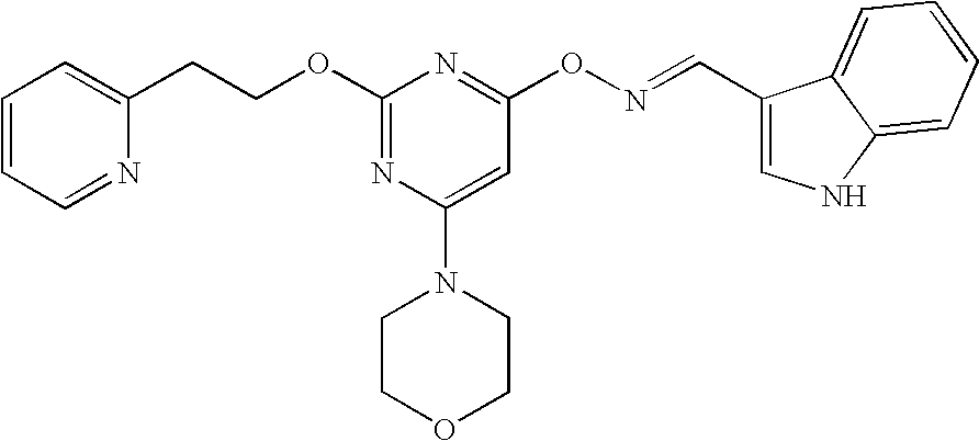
C(COC1=NC(N2CCOCC2)=CC(ON=CC2=CNC3=CC=CC=C23)=N1)C1=CC=CC=N1
